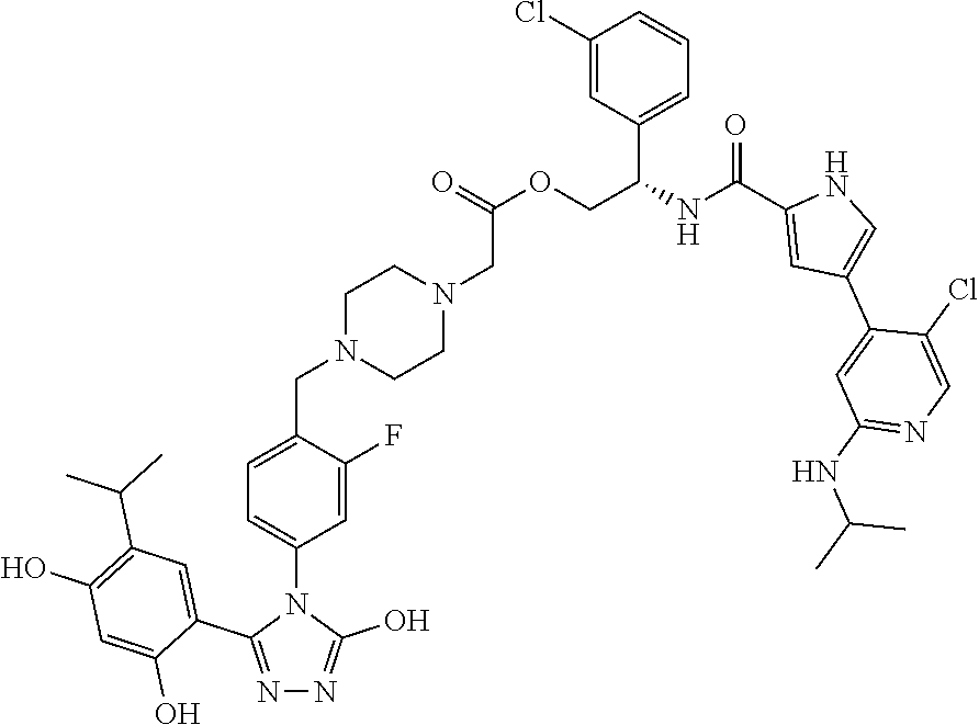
C1(Cl)=CC(C(COC(CN2CCN(CC3=CC=C(N4C(C5=CC(C(C)C)=C(O)C=C5O)=NN=C4O)C=C3F)CC2)=O)NC(=O)C2=CC(C3=CC(NC(C)C)=NC=C3Cl)=CN2)=CC=C1
